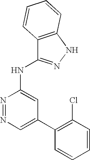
C1=C(C2=C(Cl)C=CC=C2)C=C(NC2=NNC3=C2C=CC=C3)N=N1
